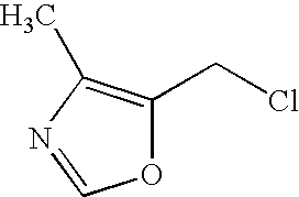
O1C(CCl)=C(C)N=C1
